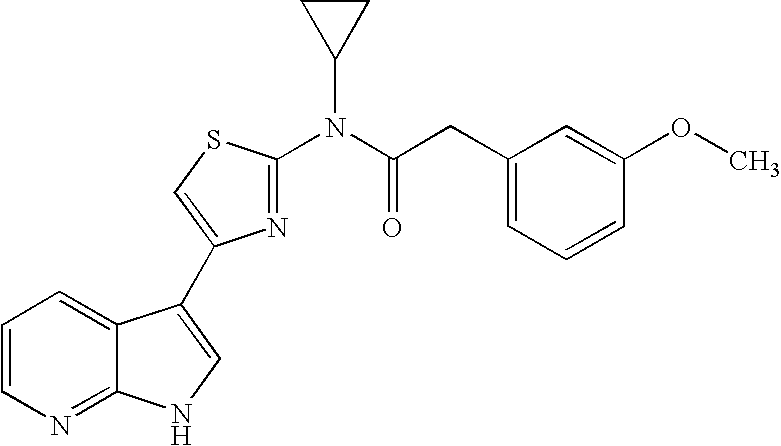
C1=CN=C2C(=C1)C(C1=CSC(N(C(CC3=CC=CC(OC)=C3)=O)C3CC3)=N1)=CN2
